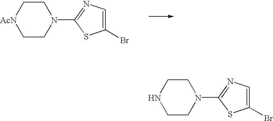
C1CNCCN1C1=NC=C(Br)S1.C1C[AcN]CCN1C1=NC=C(Br)S1
